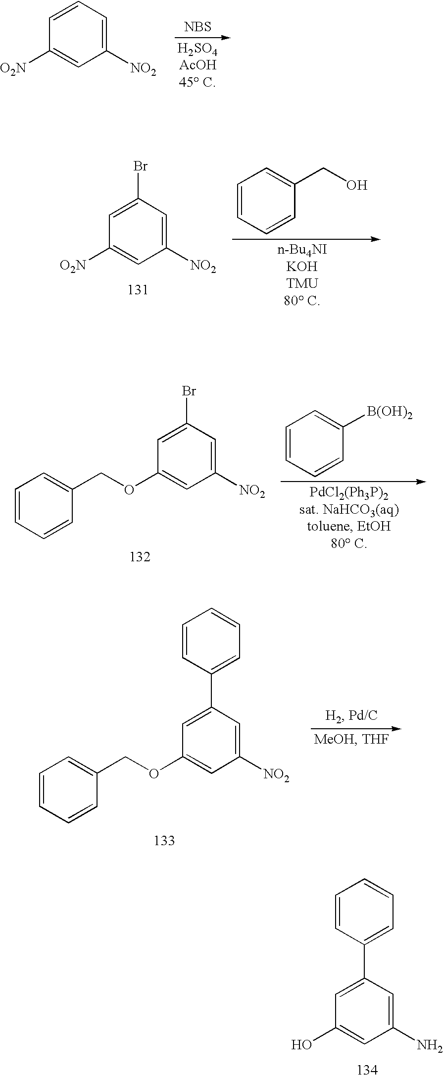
[NBS].C1=CC([O2N])=CC([NO2])=C1.C1(Br)=CC([O2N])=CC([NO2])=C1.C1=CC=CC(CO)=C1.C1=CC(C2=CC(O)=CC(N)=C2)=CC=C1.C1(Br)=CC(OCC2=CC=CC=C2)=CC([NO2])=C1.C1=CC=CC([B(OH)2])=C1.C1(C2=CC=CC=C2)=CC(OCC2=CC=CC=C2)=CC([NO2])=C1
